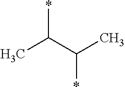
*C(C(C)*)C
